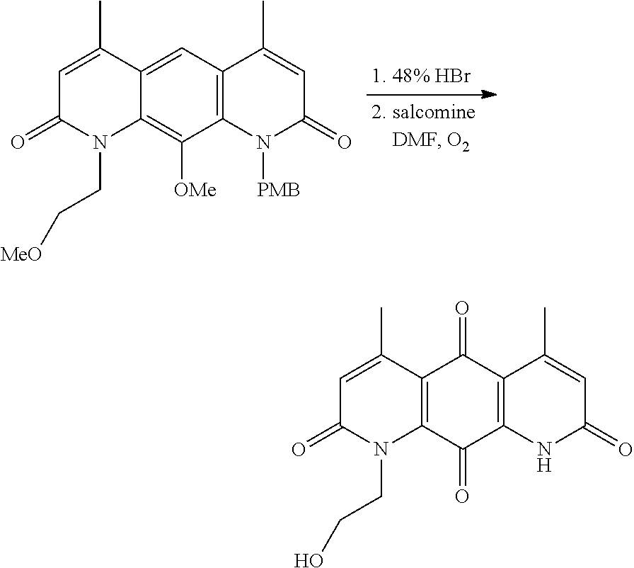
C12=C(C=C3C(=C1[OMe])N(CC[MeO])C(=O)C=C3C)C(C)=CC(=O)N2[PMB].C12=C(C(=O)C3=C(C1=O)N(CCO)C(=O)C=C3C)C(C)=CC(=O)N2
